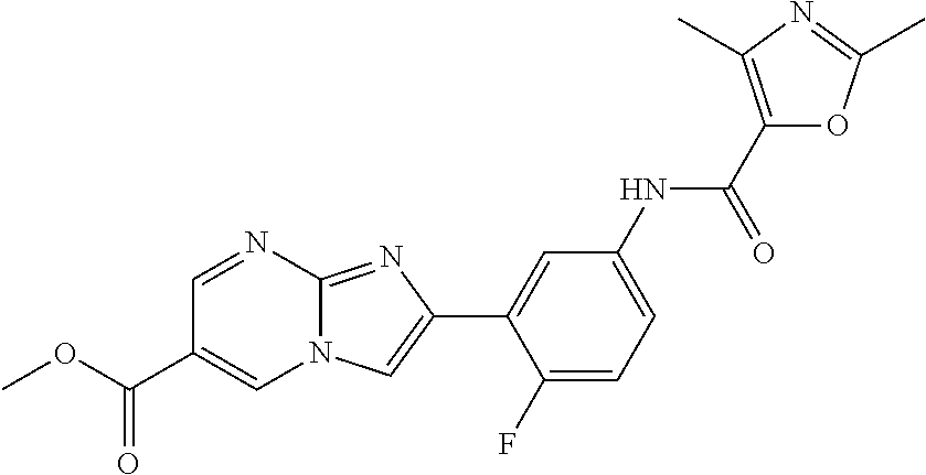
C1=NC2=NC(C3=CC(NC(C4=C(C)N=C(C)O4)=O)=CC=C3F)=CN2C=C1C(OC)=O
